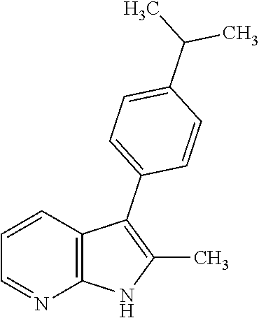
C1=CC2=C(N=C1)NC(C)=C2C1=CC=C(C(C)C)C=C1
